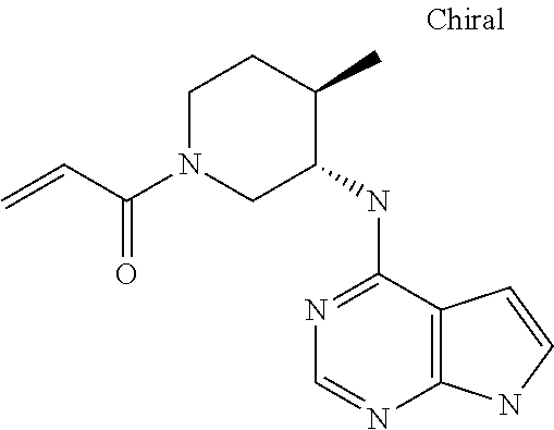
N1=C(NC2C(C)CCN(C(C=C)=O)C2)C2=C(N=C1)NC=C2
